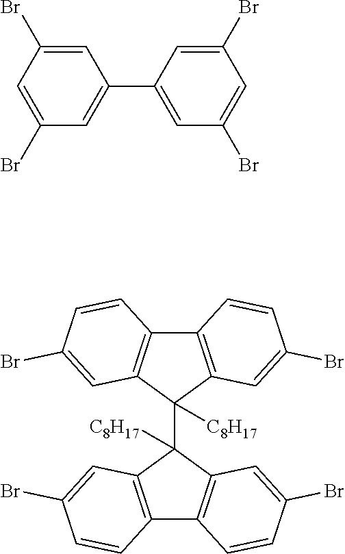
C1=C(Br)C=C(Br)C=C1C1=CC(Br)=CC(Br)=C1.C12=C(C=C(Br)C=C1)C(C1([C8H17])C3=C(C4=C1C=C(Br)C=C4)C=CC(Br)=C3)([C8H17])C1=C2C=CC(Br)=C1
